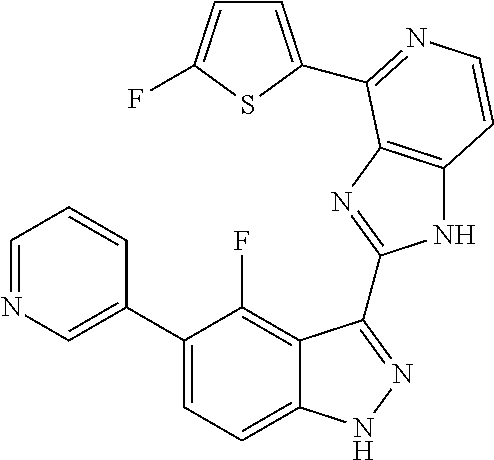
C1=C(C2=CC=C3C(=C2F)C(C2=NC4=C(N2)C=CN=C4C2=CC=C(F)S2)=NN3)C=CC=N1
